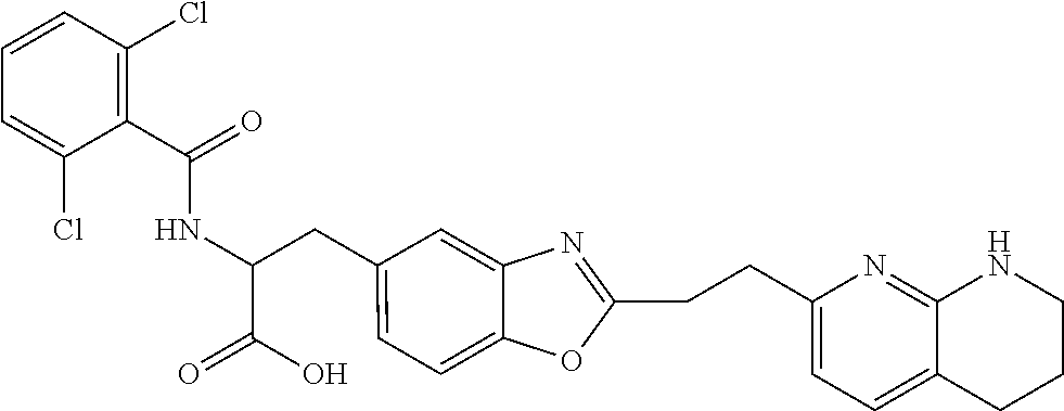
C(C1=C(Cl)C=CC=C1Cl)(=O)NC(CC1=CC=C2C(=C1)N=C(CCC1=CC=C3C(=N1)NCCC3)O2)C(=O)O
